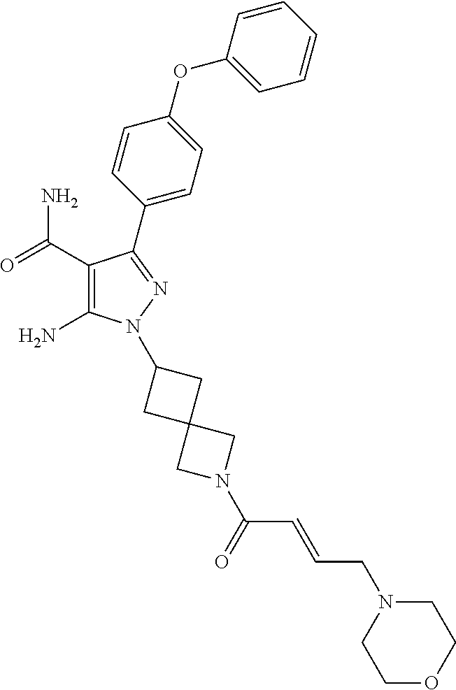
C1(C(=O)N)=C(N)N(C2CC3(C2)CN(C(=O)C=CCN2CCOCC2)C3)N=C1C1=CC=C(OC2=CC=CC=C2)C=C1
